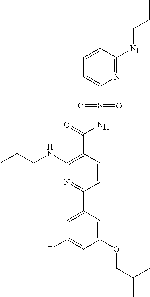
[H].C1(C(=O)NS(C2=CC=CC(NCCC)=N2)(=O)=O)=C(NCCC)N=C(C2=CC(F)=CC(OCC(C)C)=C2)C=C1.[H]
